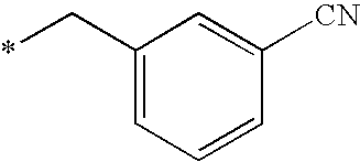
C1=C(C*)C=C([CN])C=C1
